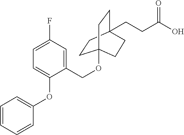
C1=C(COC23CCC(CCC(O)=O)(CC2)CC3)C(OC2=CC=CC=C2)=CC=C1F
